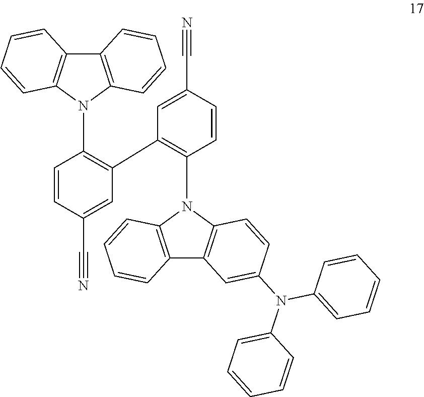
C1=CC(C#N)=CC(C2=C(N3C4=C(C5=C3C=CC(N(C3=CC=CC=C3)C3=CC=CC=C3)=C5)C=CC=C4)C=CC(C#N)=C2)=C1N1C2=C(C3=C1C=CC=C3)C=CC=C2
